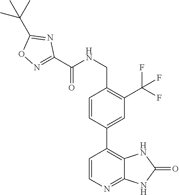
C1=CC(C2=C3C(=NC=C2)NC(=O)N3)=CC(C(F)(F)F)=C1CNC(C1=NOC(C(C)(C)C)=N1)=O
